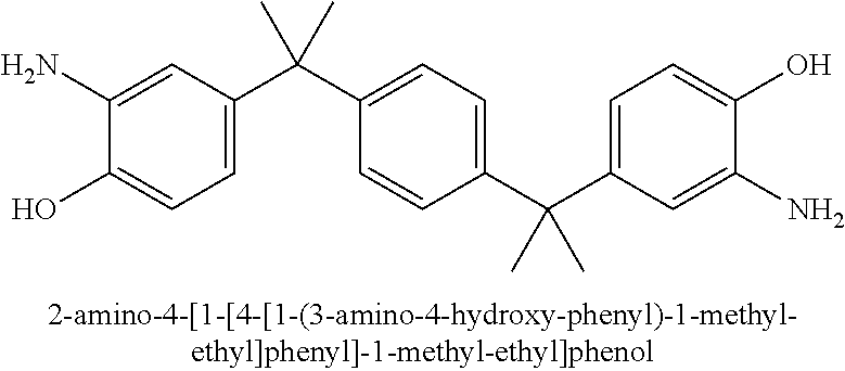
C1(N)=CC(C(C2=CC=C(C(C3=CC=C(O)C(N)=C3)(C)C)C=C2)(C)C)=CC=C1O
